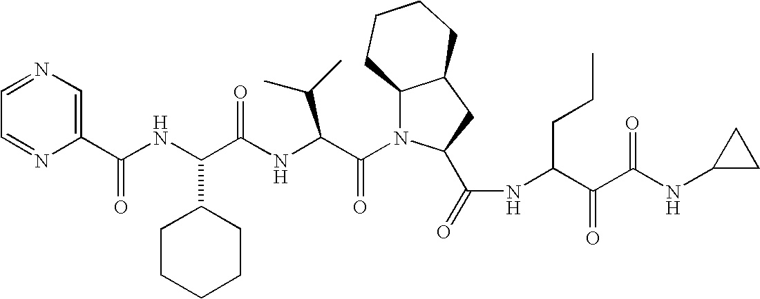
C1(C(NC(C(NC(C(N2C3C(CC2C(=O)NC(C(C(NC2CC2)=O)=O)CCC)CCCC3)=O)C(C)C)=O)C2CCCCC2)=O)=CN=CC=N1
